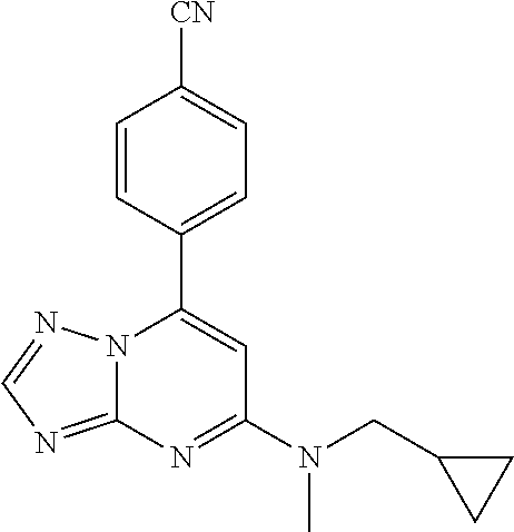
C12=NC=NN1C(C1=CC=C([CN])C=C1)=CC(N(CC1CC1)C)=N2
